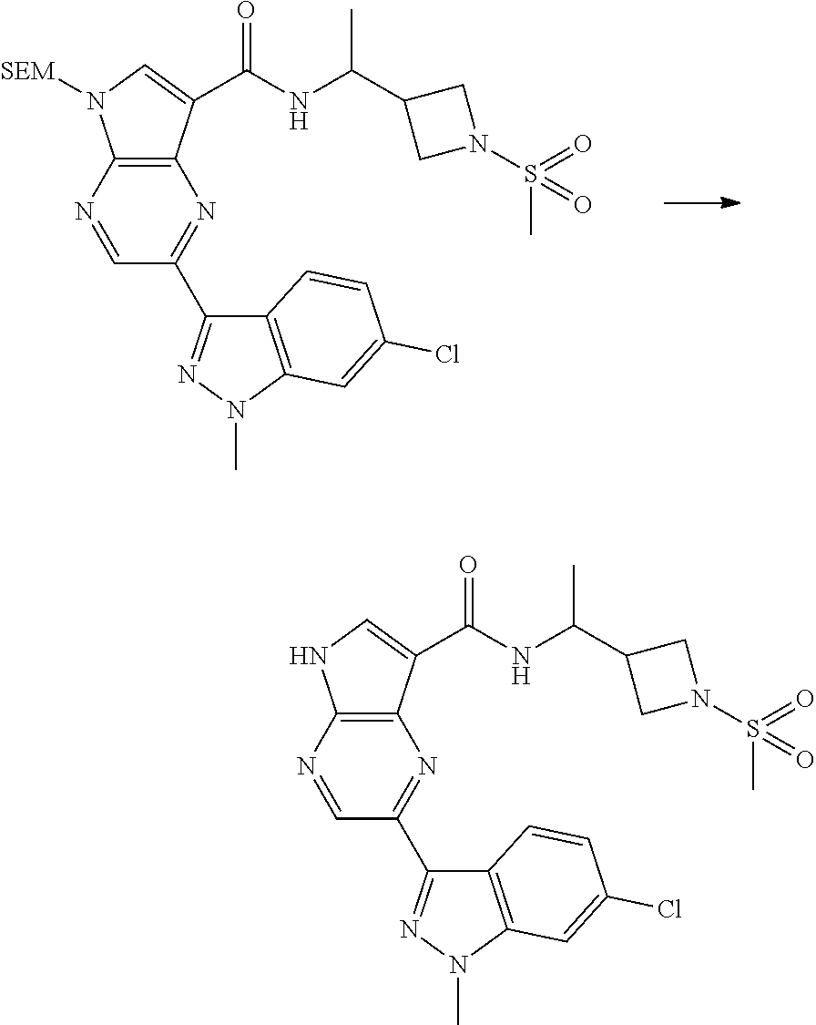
C12=C(N=CC(C3=NN(C)C4=C3C=CC(Cl)=C4)=N1)N([SEM])C=C2C(NC(C1CN(S(=O)(C)=O)C1)C)=O.C12=C(N=CC(C3=NN(C)C4=C3C=CC(Cl)=C4)=N1)NC=C2C(NC(C1CN(S(=O)(C)=O)C1)C)=O
